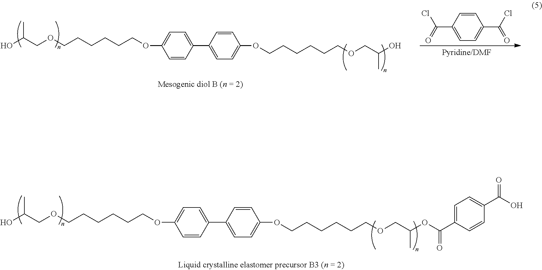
C1=CC(C2=CC=C(OCCCCCCOCC(O)C)C=C2)=CC=C1OCCCCCCOCC(O)C.C1=CC(C(Cl)=O)=CC=C1C(Cl)=O.C1=CC(C2=CC=C(OCCCCCCOCC(OC(=O)C3=CC=C(C(O)=O)C=C3)C)C=C2)=CC=C1OCCCCCCOCC(O)C
